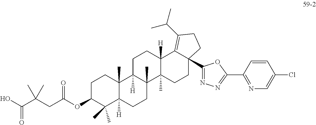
C1C(OC(CC(C(O)=O)(C)C)=O)C(C)(C)C2([H])C(C)(C1)C1([H])C(C)(CC2)C2(C)C([H])(CC1)C1=C(C(C)C)CCC1(C1=NN=C(C3=NC=C(Cl)C=C3)O1)CC2
